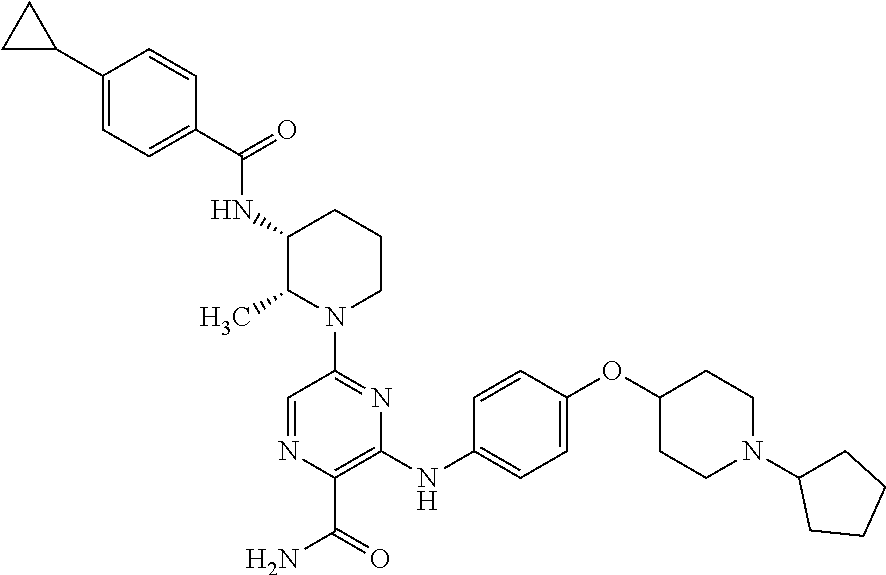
C1(C(=O)NC2C(C)N(C3=NC(NC4=CC=C(OC5CCN(C6CCCC6)CC5)C=C4)=C(C(=O)N)N=C3)CCC2)=CC=C(C2CC2)C=C1
